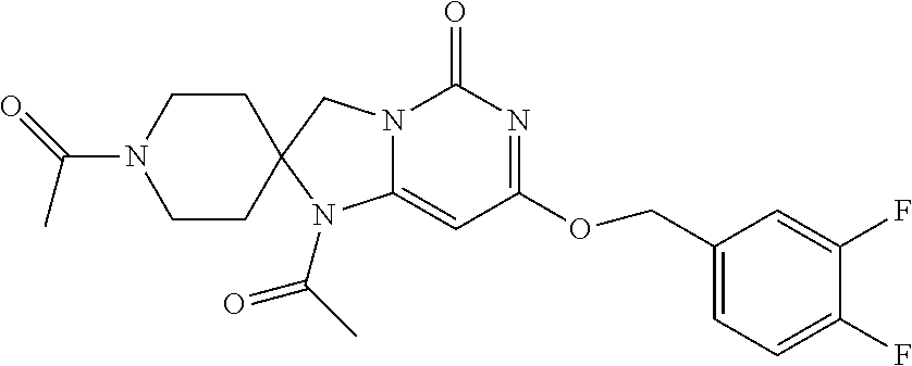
C1(F)=CC=C(COC2=NC(=O)N3C(=C2)N(C(C)=O)C2(C3)CCN(C(=O)C)CC2)C=C1F
